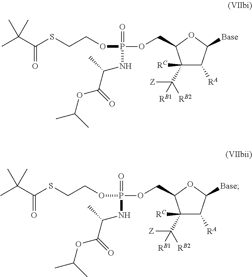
C1([RC])(C([Z])([RB2])[RB1])C([RA])C([Base])OC1COP(=O)(OCCSC(C(C)(C)C)=O)NC(C(=O)OC(C)C)C.C1([RC])(C([Z])([RB2])[RB1])C([RA])C([Base])OC1COP(=O)(OCCSC(C(C)(C)C)=O)NC(C(=O)OC(C)C)C
